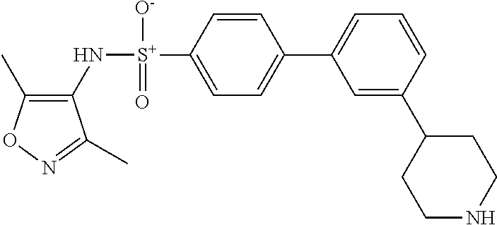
C1(C)=C(N[S+](C2=CC=C(C3=CC=CC(C4CCNCC4)=C3)C=C2)([O-])=O)C(C)=NO1
